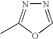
N1=COC(C)=N1
